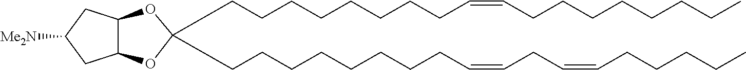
C12C(OC(CCCCCCCCC=CCCCCCCCC)(CCCCCCCCC=CCC=CCCCCC)O1)CC([Me2N])C2
